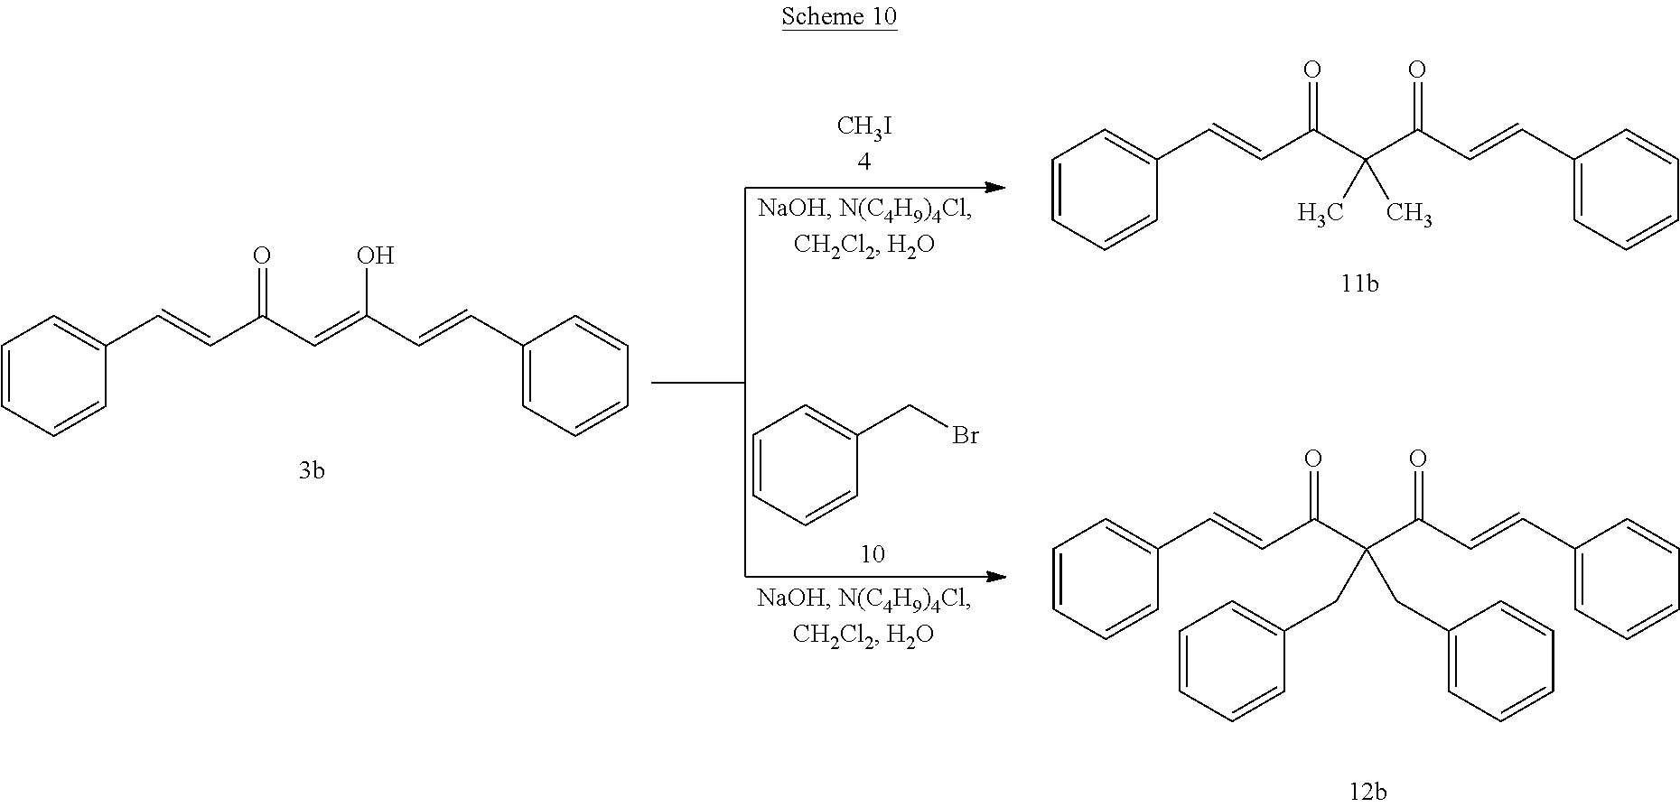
C1=CC=CC(CBr)=C1.C1=CC=CC(C=CC(C=C(C=CC2=CC=CC=C2)O)=O)=C1.C1=CC=CC(C=CC(C(C(C=CC2=CC=CC=C2)=O)(C)C)=O)=C1.C1=CC=CC(C=CC(C(C(C=CC2=CC=CC=C2)=O)(CC2=CC=CC=C2)CC2=CC=CC=C2)=O)=C1
